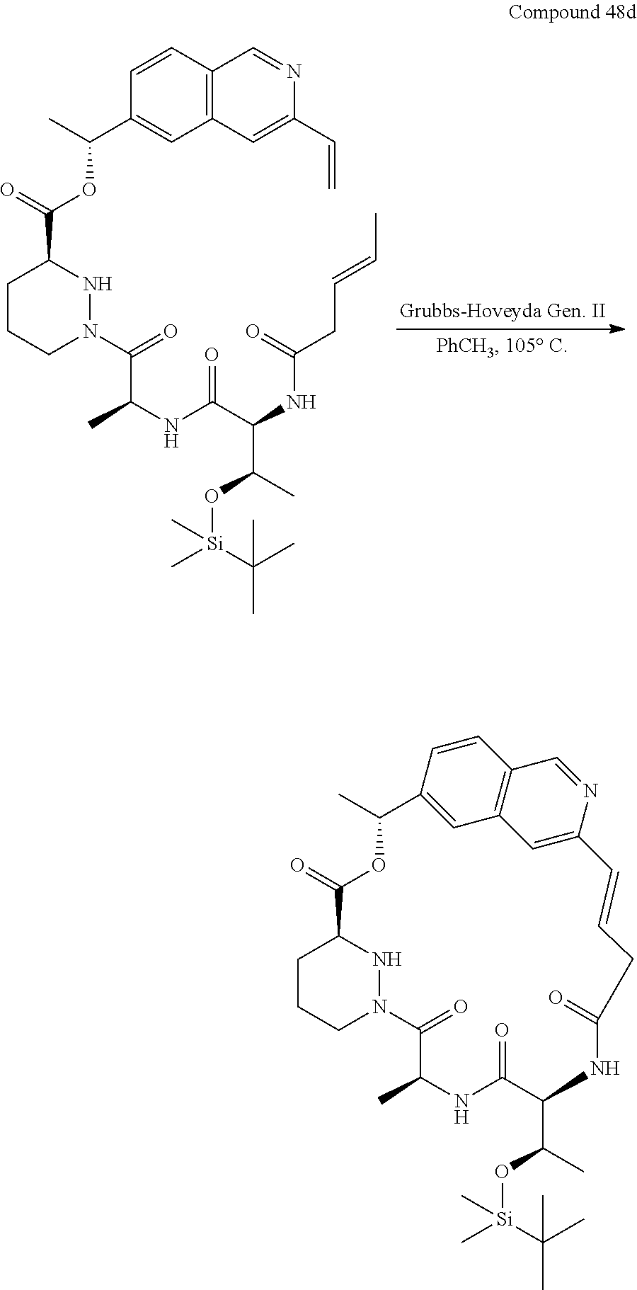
C1CCN(C(=O)C(NC(C(NC(CC=CC)=O)C(C)O[Si](C(C)(C)C)(C)C)=O)C)NC1C(=O)OC(C1=CC2=C(C=C1)C=NC(C=C)=C2)C.C1CCN2NC1C(=O)OC(C)C1=CC3=C(C=NC(=C3)C=CCC(=O)NC(C(C)O[Si](C(C)(C)C)(C)C)C(=O)NC(C)C2=O)C=C1
